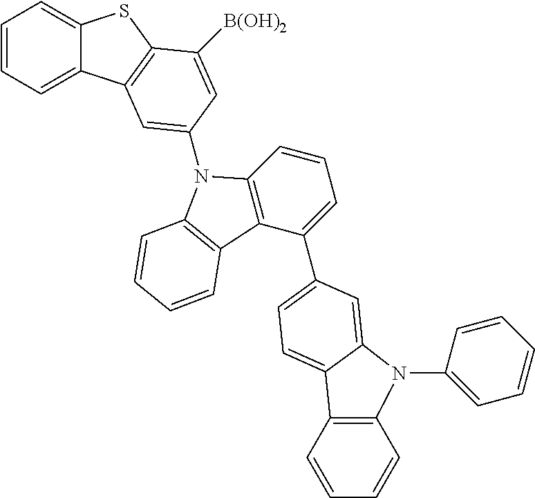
C1=CC=C2C(=C1)SC1=C2C=C(N2C3=C(C(C4=CC=C5C(=C4)N(C4=CC=CC=C4)C4=C5C=CC=C4)=CC=C3)C3=C2C=CC=C3)C=C1[B(OH)2]
